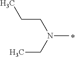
N(C)(CC)CCC
